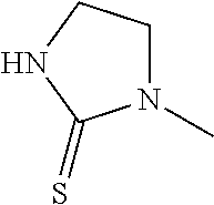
N1(C)CCNC1=S
